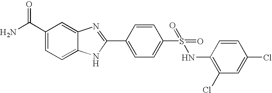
C1=CC(C2=NC3=CC(C(N)=O)=CC=C3N2)=CC=C1S(NC1=C(Cl)C=C(Cl)C=C1)(=O)=O
